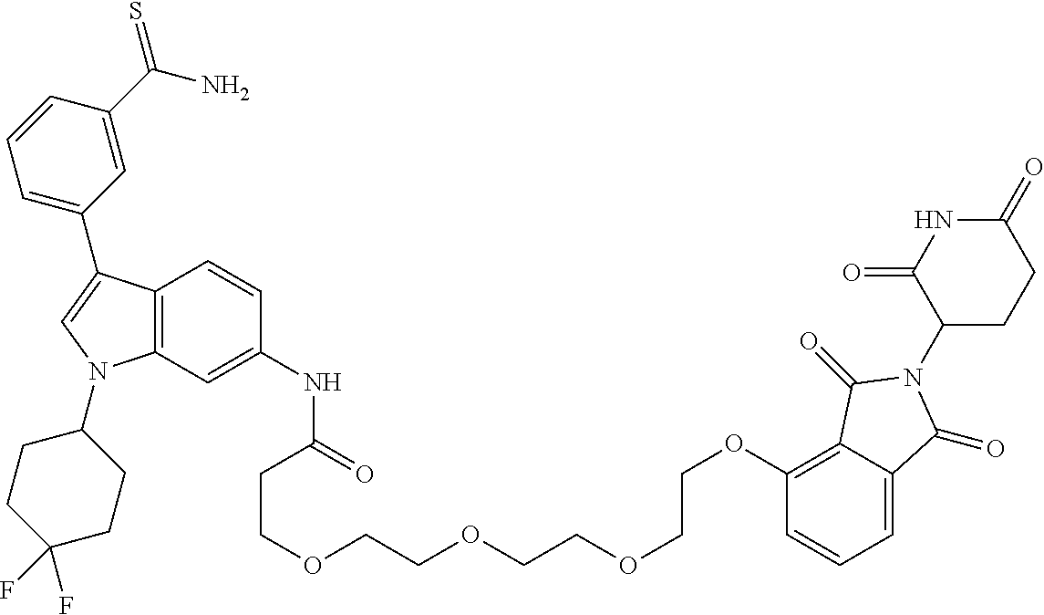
C12=C(C=C(NC(CCOCCOCCOCCOC3=C4C(=CC=C3)C(=O)N(C3CCC(=O)NC3=O)C4=O)=O)C=C1)N(C1CCC(F)(F)CC1)C=C2C1=CC=CC(C(N)=S)=C1
